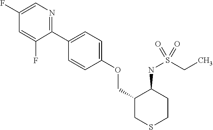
C1(C2=CC=C(OCC3CSCCC3NS(CC)(=O)=O)C=C2)=NC=C(F)C=C1F
